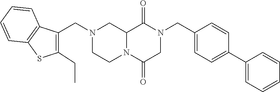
C12N(C(=O)CN(CC3=CC=C(C4=CC=CC=C4)C=C3)C1=O)CCN(CC1=C(CC)SC3=C1C=CC=C3)C2
